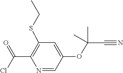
C1(OC(C)(C#N)C)=CC(SCC)=C(C(Cl)=O)N=C1
